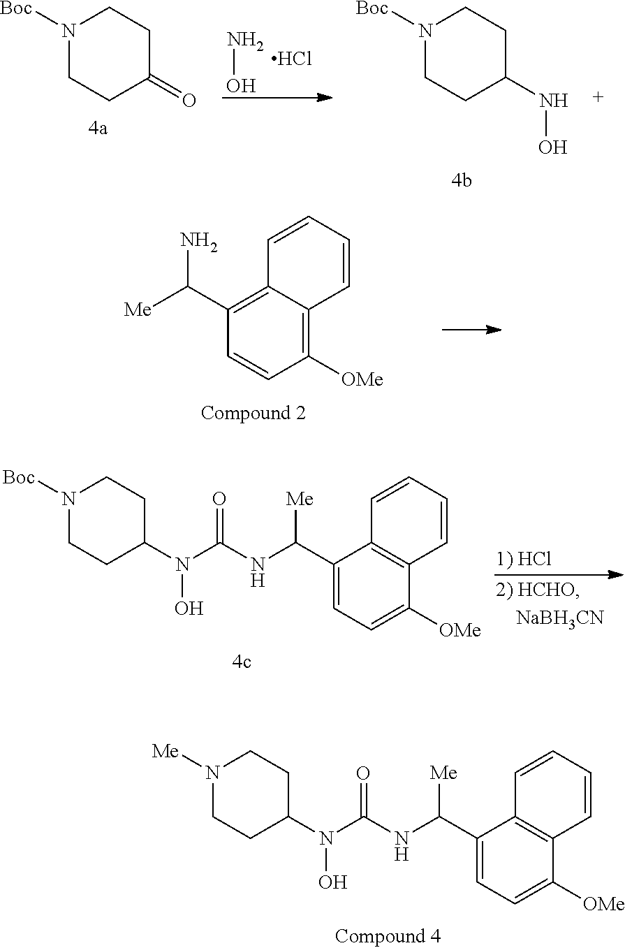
N1([Boc])CCC(=O)CC1.NO.Cl.N1([Boc])CCC(NO)CC1.N1([Me])CCC(N(O)C(NC(C2=CC=C([OMe])C3=C2C=CC=C3)[Me])=O)CC1.C1=CC=CC2=C([OMe])C=CC(C([Me])N)=C12.N1([Boc])CCC(N(O)C(NC(C2=CC=C([OMe])C3=C2C=CC=C3)[Me])=O)CC1
